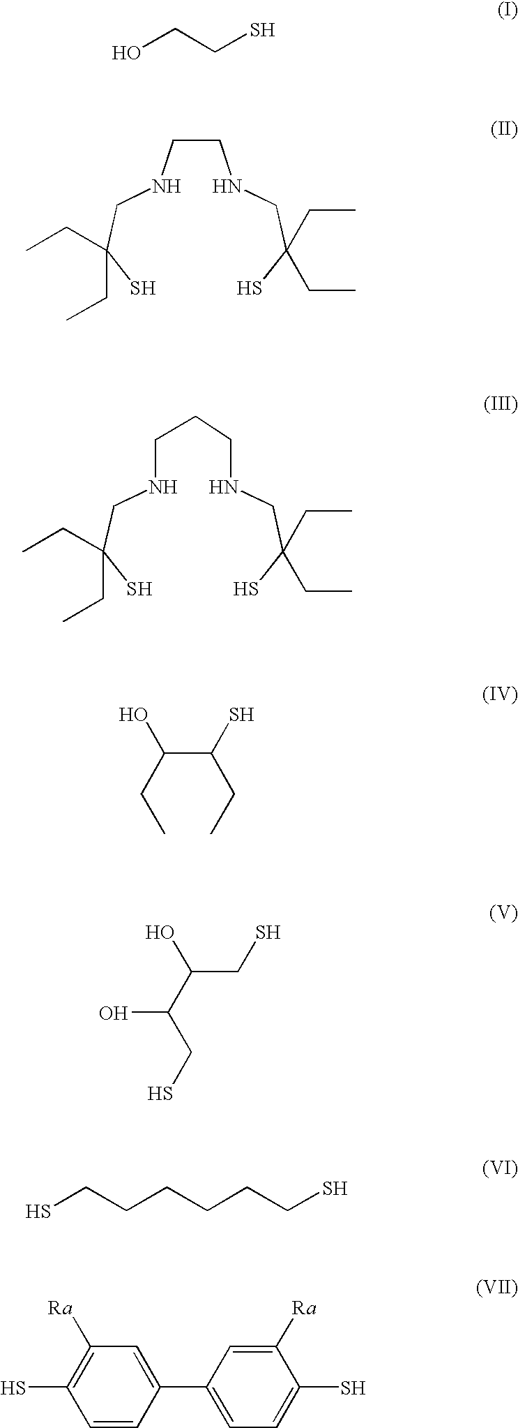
OCCS.C(CNCC(S)(CC)CC)NCC(S)(CC)CC.SC(CNCCCNCC(S)(CC)CC)(CC)CC.C(C(CC)O)(CC)S.C(C(C(CS)O)O)S.SCCCCCCS.SC1=C([Ra])C=C(C2=CC=C(S)C([Ra])=C2)C=C1
